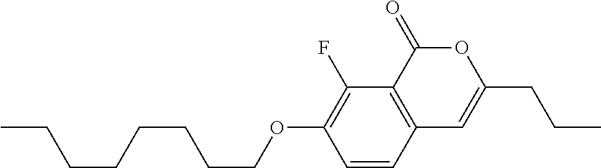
C1=CC2=C(C(F)=C1OCCCCCCCC)C(=O)OC(CCC)=C2
